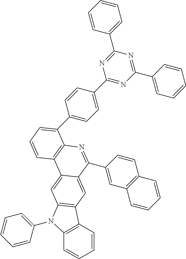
C12=C(C=CC=C1)C1=C(N2C2=CC=CC=C2)C=C2C(=C1)C(C1=CC3=C(C=C1)C=CC=C3)=NC1=C2C=CC=C1C1=CC=C(C2=NC(C3=CC=CC=C3)=NC(C3=CC=CC=C3)=N2)C=C1
